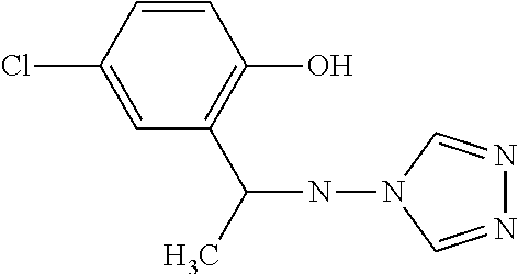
C1=C(Cl)C=CC(O)=C1C(C)NN1C=NN=C1
